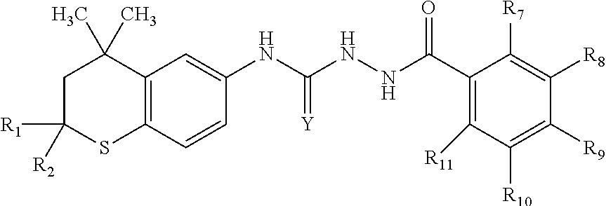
C1C([R1])([R2])SC2=C(C1(C)C)C=C(NC(NNC(C1=C([R11])C([R10])=C([R9])C([R8])=C1[R7])=O)=[Y])C=C2
